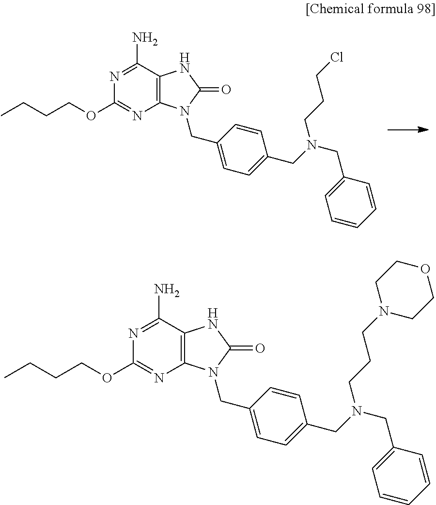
N1=C(N)C2=C(N=C1OCCCC)N(CC1=CC=C(CN(CC3=CC=CC=C3)CCCN3CCOCC3)C=C1)C(=O)N2.N1=C(N)C2=C(N=C1OCCCC)N(CC1=CC=C(CN(CC3=CC=CC=C3)CCCCl)C=C1)C(=O)N2
